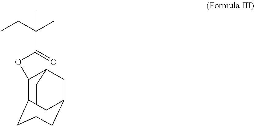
C1(OC(C(CC)(C)C)=O)C2CC3CC(CC1C3)C2
